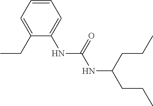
C1=CC=C(NC(NC(CCC)CCC)=O)C(CC)=C1
